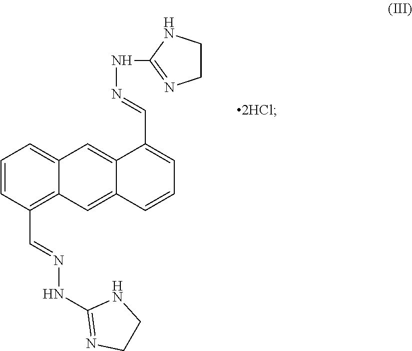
C1=CC(C=NNC2=NCCN2)=C2C(=C1)C=C1C(=C2)C=CC=C1C=NNC1=NCCN1
